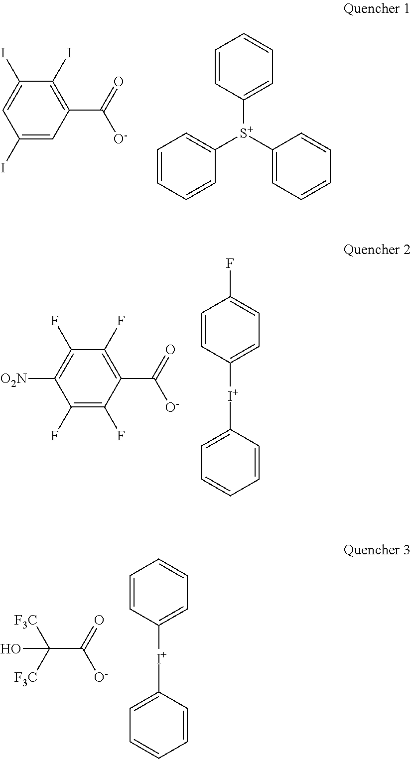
C1(I)=CC(C(=O)[O-])=C(I)C(I)=C1.C1=CC=CC([S+](C2=CC=CC=C2)C2=CC=CC=C2)=C1.C1(F)=C(F)C(C(=O)[O-])=C(F)C(F)=C1[O2N].C1=CC([I+]C2=CC=CC=C2)=CC=C1F.[F3C]C([F3C])(C(=O)[O-])O.C1=CC([I+]C2=CC=CC=C2)=CC=C1
